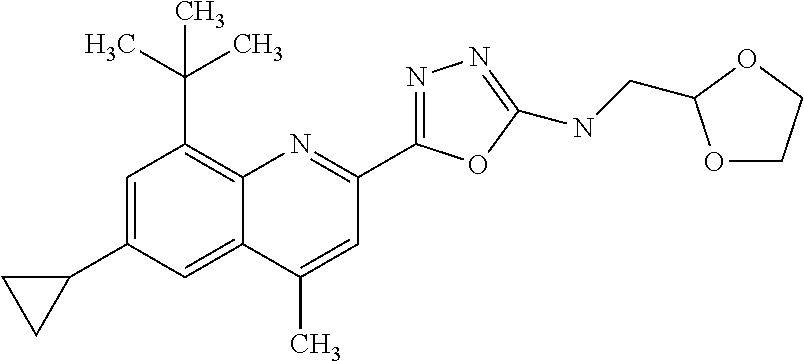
C1(C)=CC(C2=NN=C(NCC3OCCO3)O2)=NC2=C(C(C)(C)C)C=C(C3CC3)C=C12
